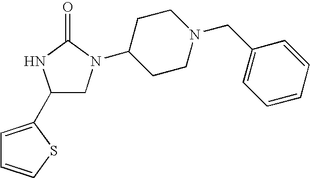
C1(C2=CC=CS2)CN(C2CCN(CC3=CC=CC=C3)CC2)C(=O)N1
